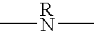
C[RN]C
